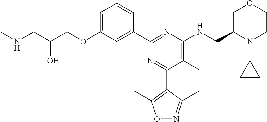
C1=C(OCC(CNC)O)C=C(C2=NC(NCC3N(C4CC4)CCOC3)=C(C)C(C3=C(C)ON=C3C)=N2)C=C1
